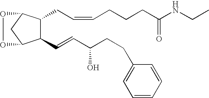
C1(C=CC(CCC2=CC=CC=C2)O)C(CC=CCCCC(NCC)=O)C2CC1OO2
